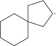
C1CCCC2(C1)CCCC2
